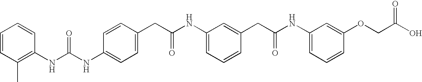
C1=CC(CC(NC2=CC=CC(CC(NC3=CC=CC(OCC(O)=O)=C3)=O)=C2)=O)=CC=C1NC(NC1=C(C)C=CC=C1)=O
